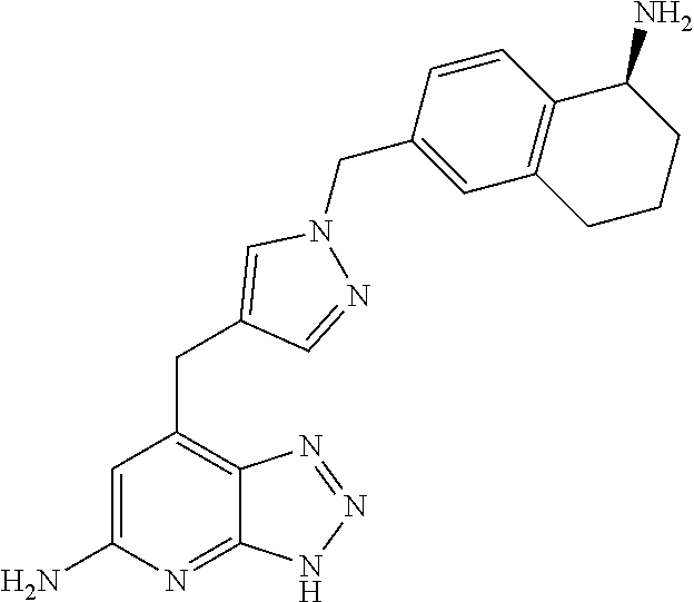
C1=C(N)N=C2C(=C1CC1=CN(CC3=CC4=C(C=C3)C(N)CCC4)N=C1)N=NN2
